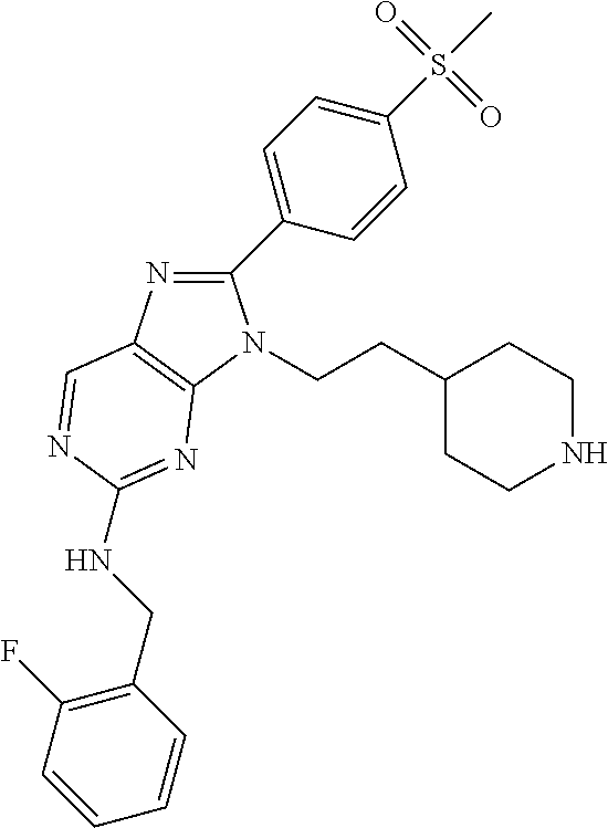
C1(C2=CC=C(S(=O)(=O)C)C=C2)=NC2=C(N1CCC1CCNCC1)N=C(NCC1=C(F)C=CC=C1)N=C2
